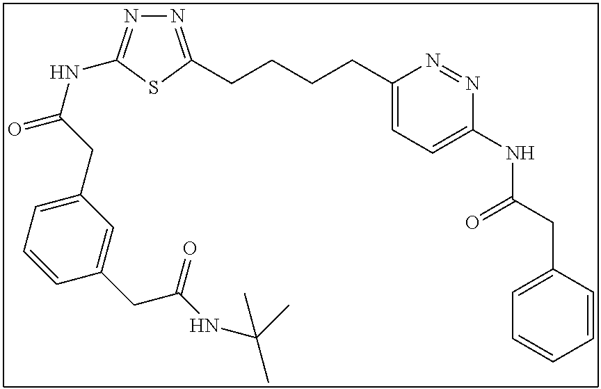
N1=C(CCCCC2=CC=C(NC(CC3=CC=CC=C3)=O)N=N2)SC(NC(=O)CC2=CC=CC(CC(NC(C)(C)C)=O)=C2)=N1
